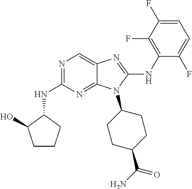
N1=C(NC2C(O)CCC2)N=C2C(=C1)N=C(NC1=C(F)C(F)=CC=C1F)N2C1CCC(C(N)=O)CC1
